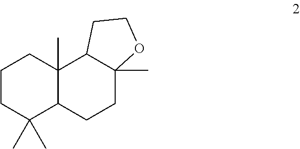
C1CC(C)(C)C2C(C)(C1)C1C(C)(CC2)OCC1
